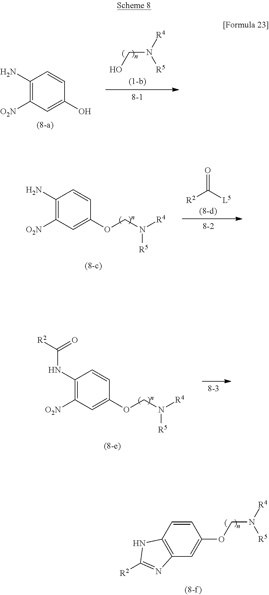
C1(N)=C([O2N])C=C(O)C=C1.OCN([R4])[R5].C1(N)=C([O2N])C=C(OCN([R4])[R5])C=C1.O=C([L5])[R2].C1(NC(=O)[R2])=C([O2N])C=C(OCN([R4])[R5])C=C1.O(CN([R4])[R5])C1=CC2=C(C=C1)NC([R2])=N2
